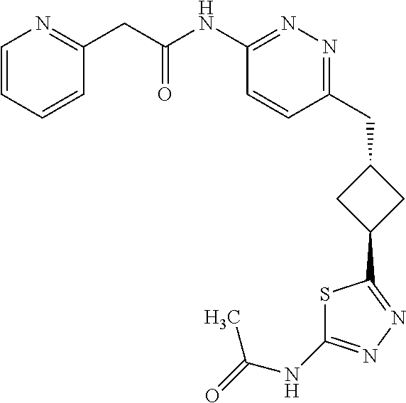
C1(NC(CC2=NC=CC=C2)=O)=NN=C(CC2CC(C3=NN=C(NC(=O)C)S3)C2)C=C1
